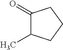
C1(=O)C(C)CCC1
